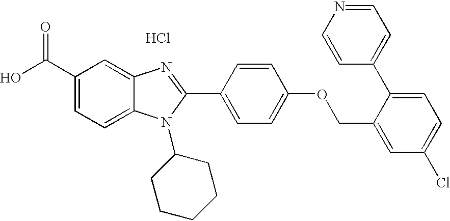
OC(C1=CC=C2C(=C1)N=C(C1=CC=C(OCC3=CC(Cl)=CC=C3C3=CC=NC=C3)C=C1)N2C1CCCCC1)=O.Cl
